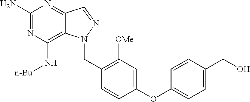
C1(N)=NC(N[n-Bu])=C2C(=N1)C=NN2CC1=C([OMe])C=C(OC2=CC=C(CO)C=C2)C=C1
